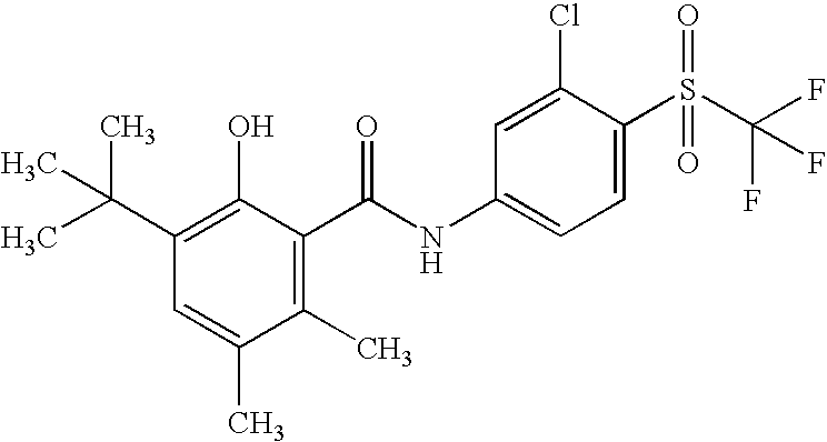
C1(C(C)(C)C)=C(O)C(C(NC2=CC=C(S(C(F)(F)F)(=O)=O)C(Cl)=C2)=O)=C(C)C(C)=C1
